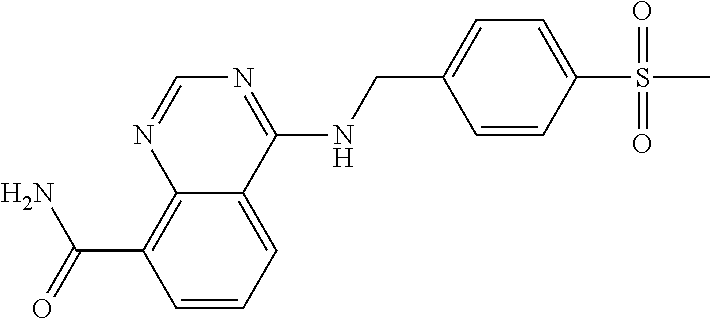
N1=C(NCC2=CC=C(S(C)(=O)=O)C=C2)C2=CC=CC(C(=O)N)=C2N=C1
